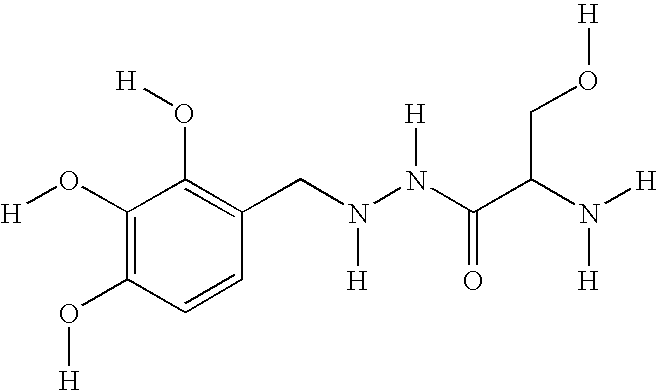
C1(O[H])=C(O[H])C=CC(CN(N(C(C(N([H])[H])CO[H])=O)[H])[H])=C1O[H]
